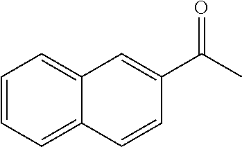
C1=CC=C2C(=C1)C=C(C(C)=O)C=C2
